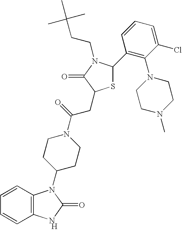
[H].C12=C(C=CC=C1)N(C1CCN(C(=O)CC3SC(C4=C(N5CCN(C)CC5)C(Cl)=CC=C4)N(CCC(C)(C)C)C3=O)CC1)C(=O)N2
